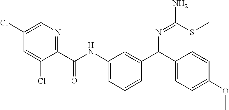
C1=C(Cl)C=C(Cl)C(C(NC2=CC=CC(C(C3=CC=C(OC)C=C3)N=C(SC)N)=C2)=O)=N1
